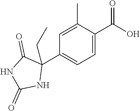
C1=C(C(O)=O)C(C)=CC(C2(CC)C(=O)NC(=O)N2)=C1
